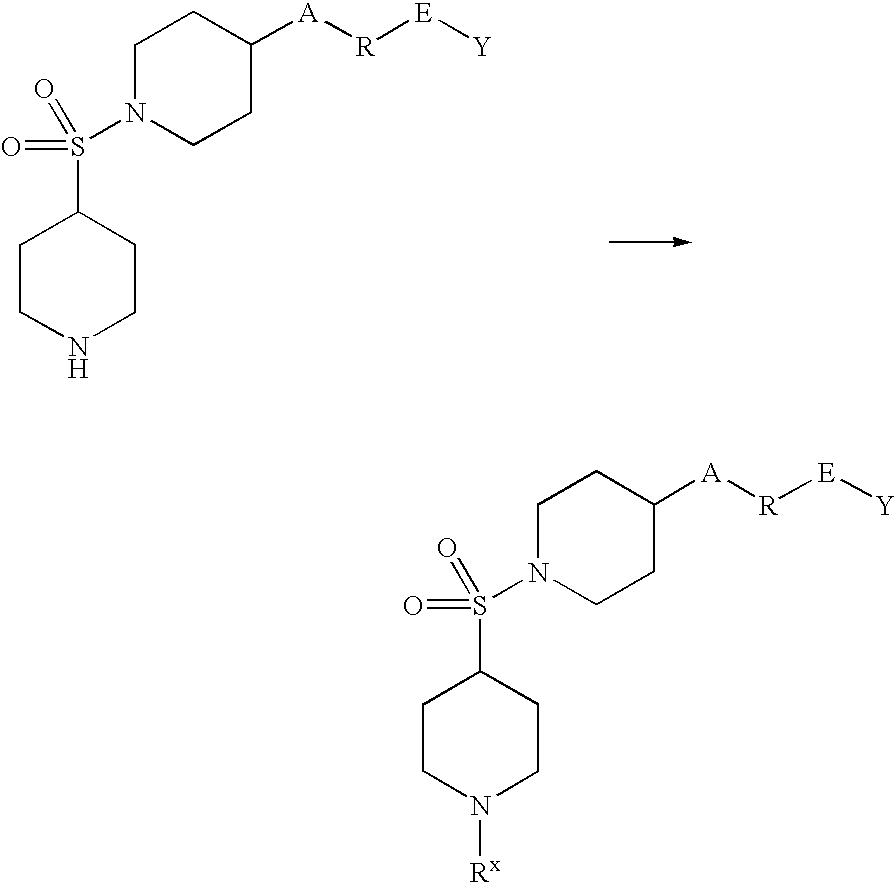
C1CC([A][R][E][Y])CCN1S(C1CCN([Rx])CC1)(=O)=O.C1CC([A][R][E][Y])CCN1S(C1CCNCC1)(=O)=O
